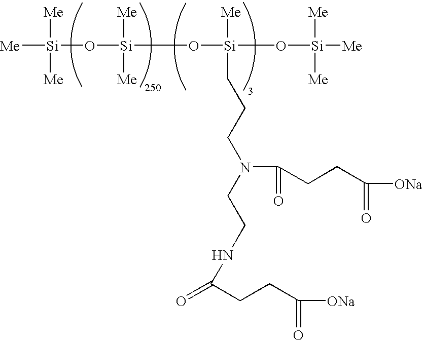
[Me][Si](O[Si](O[Si](O[Si]([Me])([Me])[Me])([Me])CCCN(CCNC(=O)CCC([ONa])=O)C(=O)CCC(=O)[ONa])([Me])[Me])([Me])[Me]
